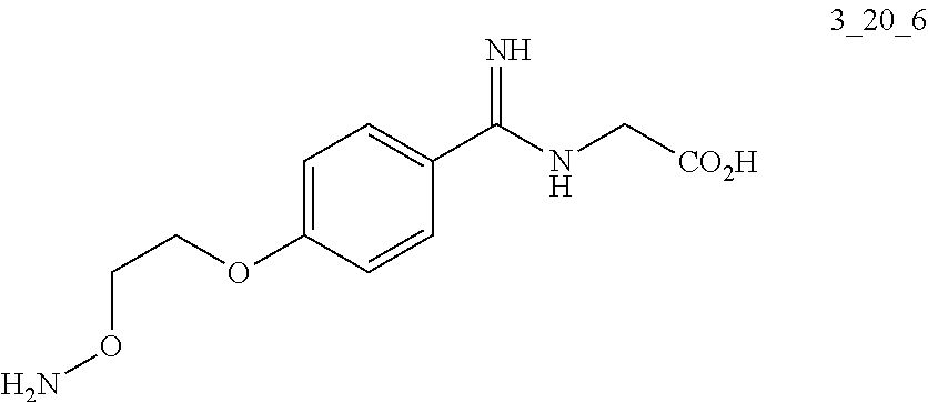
C1=C(OCCON)C=CC(C(NC[CO2H])=N)=C1
